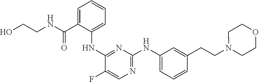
C1=C(C(=O)NCCO)C(NC2=NC(NC3=CC=CC(CCN4CCOCC4)=C3)=NC=C2F)=CC=C1
